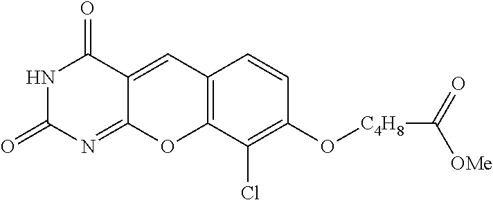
N1C(=O)N=C2C(=CC3=C(O2)C(Cl)=C(O[C4H8]C([OMe])=O)C=C3)C1=O
